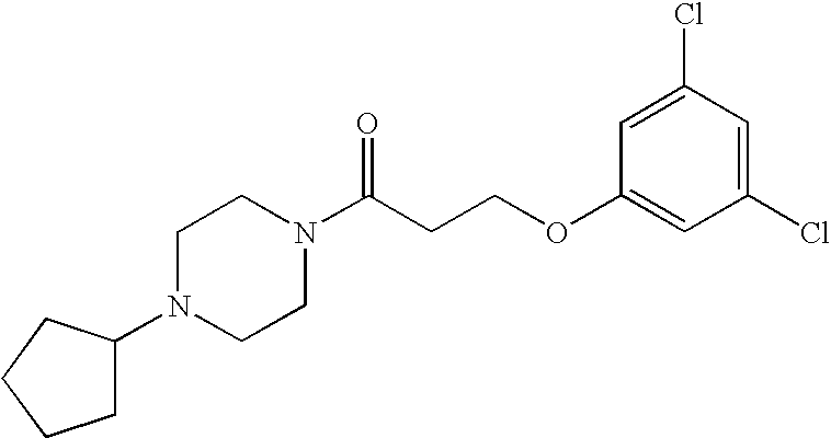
C(CCOC1=CC(Cl)=CC(Cl)=C1)(=O)N1CCN(C2CCCC2)CC1
